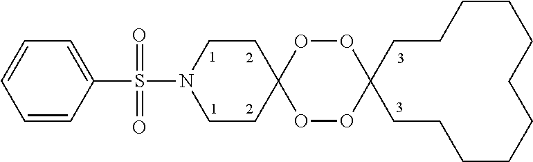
C1CC2(CCCCCCCCC1)OOC1(OO2)CCN(S(C2=CC=CC=C2)(=O)=O)CC1
